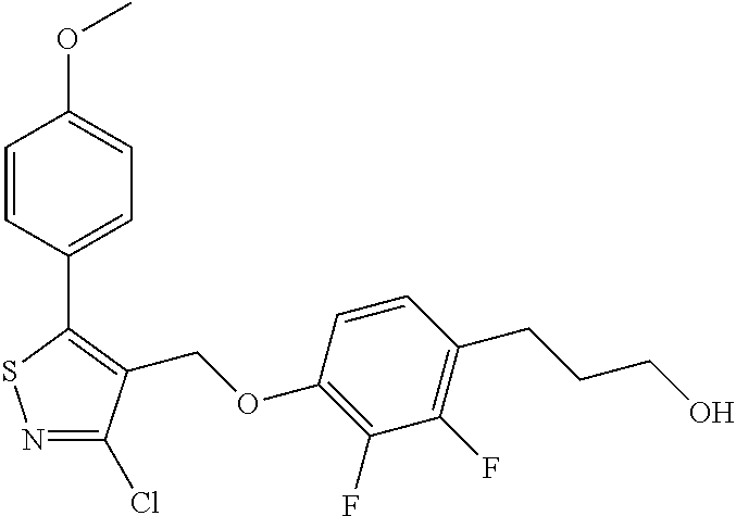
N1=C(Cl)C(COC2=C(F)C(F)=C(CCCO)C=C2)=C(C2=CC=C(OC)C=C2)S1
